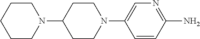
C1=CC(N)=NC=C1N1CCC(N2CCCCC2)CC1
